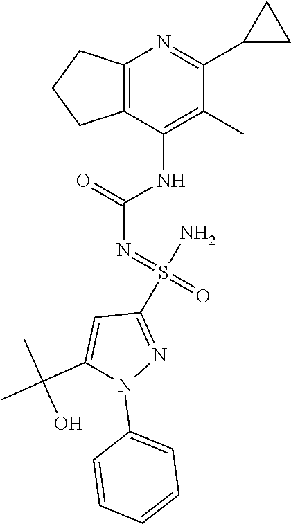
C12=C(C(NC(N=S(=O)(N)C3=NN(C4=CC=CC=C4)C(C(C)(C)O)=C3)=O)=C(C)C(C3CC3)=N1)CCC2
